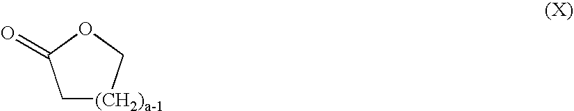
C1[(CH2)a-1]COC1=O
